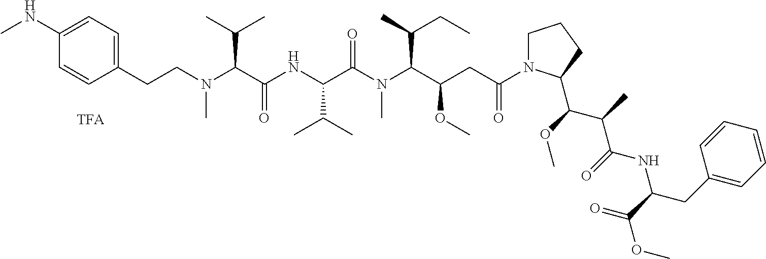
C1(CCN(C(C(NC(C(N(C(C(CC(N2CCCC2C(C(C(NC(C(OC)=O)CC2=CC=CC=C2)=O)C)OC)=O)OC)C(C)CC)C)=O)C(C)C)=O)C(C)C)C)=CC=C(NC)C=C1
